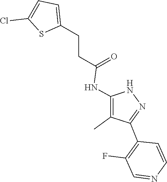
N1C(NC(CCC2=CC=C(Cl)S2)=O)=C(C)C(C2=C(F)C=NC=C2)=N1
